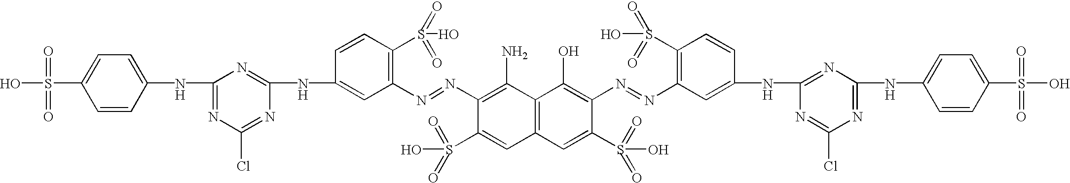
C12=C(C=C(S(=O)(=O)O)C(N=NC3=C(S(=O)(=O)O)C=CC(NC4=NC(NC5=CC=C(S(O)(=O)=O)C=C5)=NC(Cl)=N4)=C3)=C1O)C=C(S(=O)(=O)O)C(N=NC1=C(S(=O)(=O)O)C=CC(NC3=NC(NC4=CC=C(S(O)(=O)=O)C=C4)=NC(Cl)=N3)=C1)=C2N
